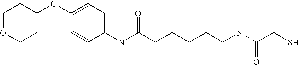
C1OCCC(OC2=CC=C(NC(CCCCCNC(CS)=O)=O)C=C2)C1
